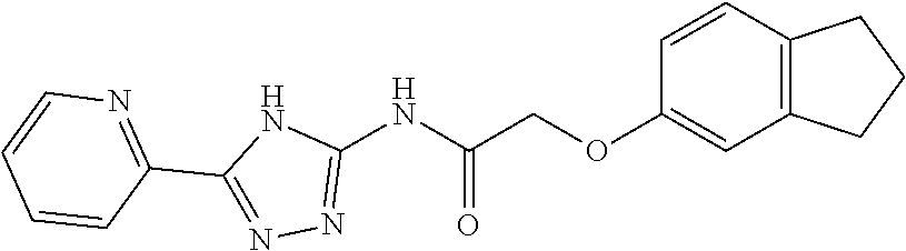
C12=C(C=CC(OCC(NC3=NN=C(C4=NC=CC=C4)N3)=O)=C1)CCC2
